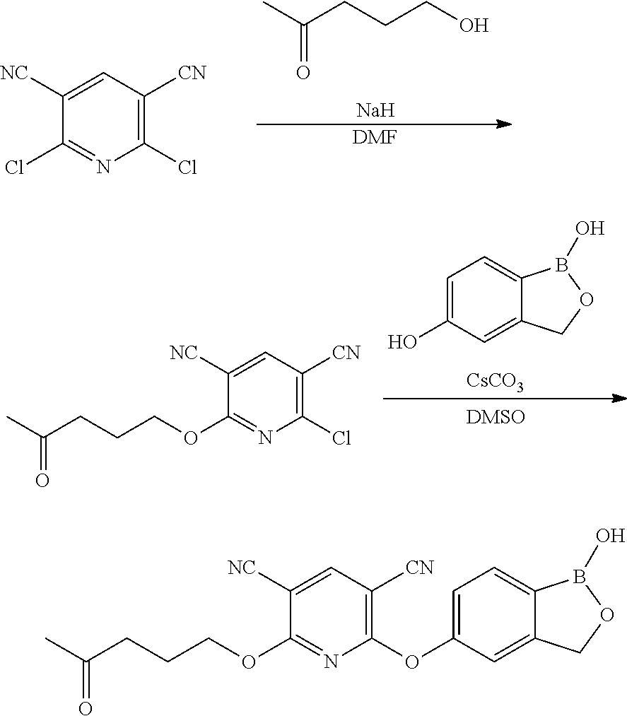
C1(Cl)=C([CN])C=C([NC])C(Cl)=N1.[DMF].[Na].CC(CCCO)=O.C1=C(O)C=C2C(=C1)B(O)OC2.[CsCO3].C1(Cl)=C([CN])C=C([NC])C(OCCCC(C)=O)=N1.C1(OC2=CC=C3C(=C2)COB3O)=C([CN])C=C([NC])C(OCCCC(C)=O)=N1
